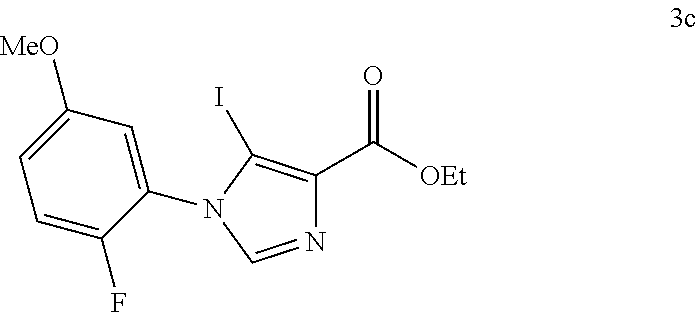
[OEt]C(C1=C(I)N(C2=CC([MeO])=CC=C2F)C=N1)=O
